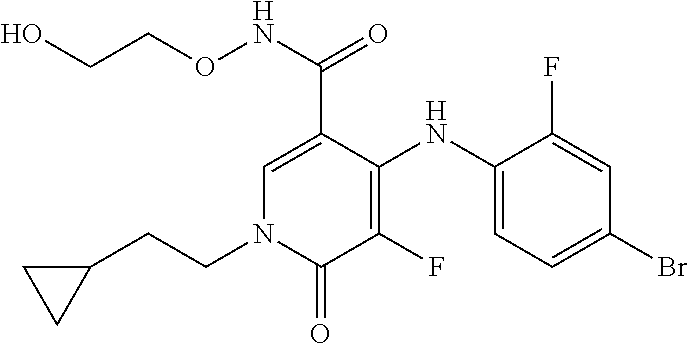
C1(NC2=C(F)C(=O)N(CCC3CC3)C=C2C(NOCCO)=O)=CC=C(Br)C=C1F
